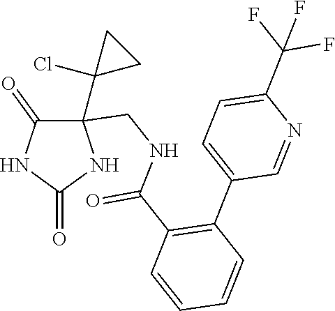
C1(=O)C(C2(Cl)CC2)(CNC(C2=C(C3=CC=C(C(F)(F)F)N=C3)C=CC=C2)=O)NC(=O)N1
